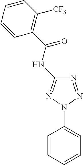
N1=NN(C2=CC=CC=C2)N=C1NC(C1=C([CF3])C=CC=C1)=O
